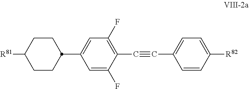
[R81]C1CCC(C2=CC(F)=C(C#CC3=CC=C([R82])C=C3)C(F)=C2)CC1
